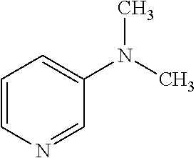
C1=CN=CC(N(C)C)=C1
